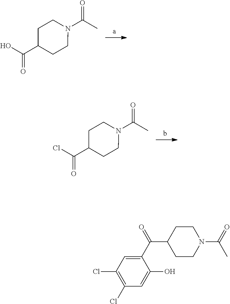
O=C(C)N1CCC(C(O)=O)CC1.O=C(C)N1CCC(C(Cl)=O)CC1.C1(C(=O)C2CCN(C(=O)C)CC2)=CC(Cl)=C(Cl)C=C1O
